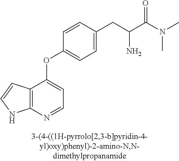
C1=CC(CC(C(N(C)C)=O)N)=CC=C1OC1=CC=NC2=C1C=CN2
